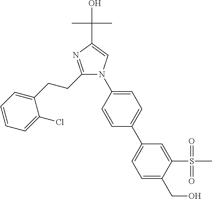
C1(CCC2=NC(C(C)(C)O)=CN2C2=CC=C(C3=CC=C(CO)C(S(=O)(=O)C)=C3)C=C2)=CC=CC=C1Cl
